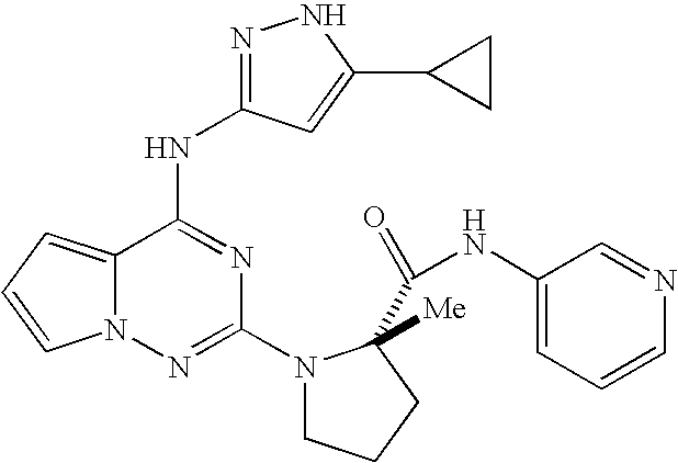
C12=CC=CN1N=C(N1CCCC1(C(=O)NC1=CC=CN=C1)[Me])N=C2NC1=NNC(C2CC2)=C1
